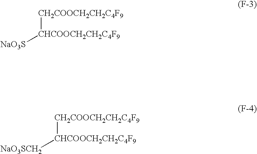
[CH2COOCH2CH2C4F9][CHCOOCH2CH2C4F9][NaO3S].[CH2COOCH2CH2C4F9][CHCOOCH2CH2C4F9][NaO3SCH2]
